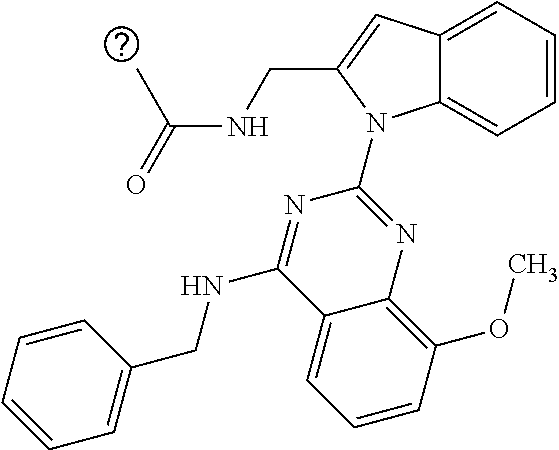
C12=CC=CC=C1N(C1=NC3=C(OC)C=CC=C3C(NCC3=CC=CC=C3)=N1)C(CNC(=O)C)=C2
